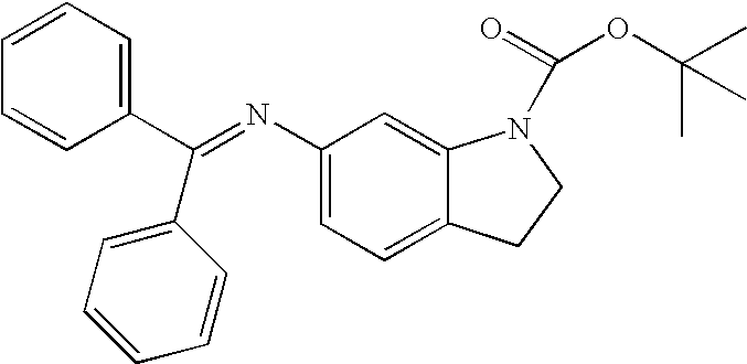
C(=NC1=CC=C2C(=C1)N(C(=O)OC(C)(C)C)CC2)(C1=CC=CC=C1)C1=CC=CC=C1
